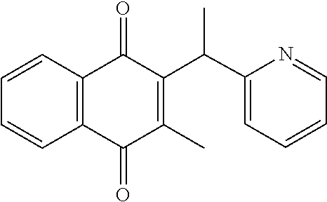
C1=CC2=C(C=C1)C(=O)C(C(C1=CC=CC=N1)C)=C(C)C2=O
